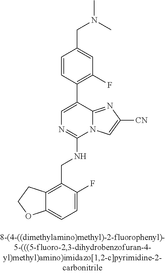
C12=CC=C(F)C(CNC3=NC=C(C4=C(F)C=C(CN(C)C)C=C4)C4=NC([CN])=CN34)=C1CCO2
